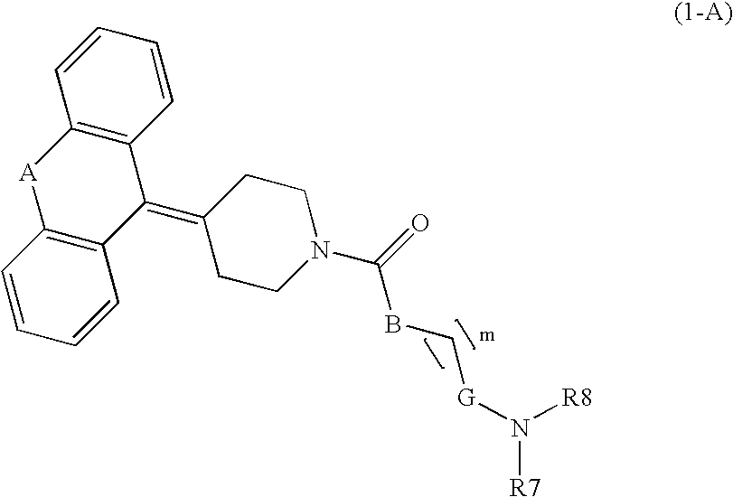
C12=C([A]C3=C(C1=C1CCN(C(=O)BC[G]N([R8])[R7])CC1)C=CC=C3)C=CC=C2
